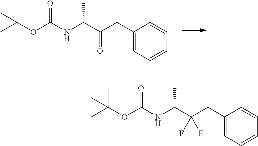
C1(CC(C(NC(OC(C)(C)C)=O)C)=O)=CC=CC=C1.C1(CC(C(NC(OC(C)(C)C)=O)C)(F)F)=CC=CC=C1
